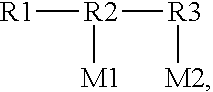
[R1][R2]([R3][M2])[M1]
